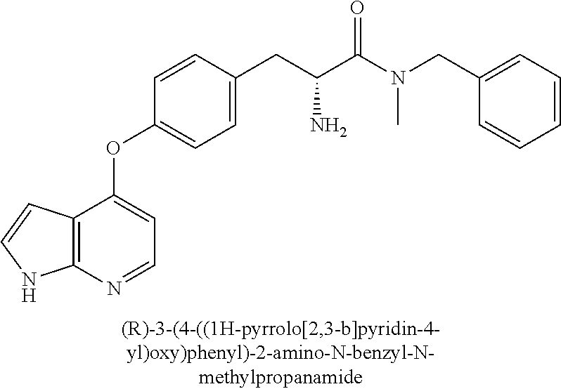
C12=C(N=CC=C1OC1=CC=C(CC(C(N(CC3=CC=CC=C3)C)=O)N)C=C1)NC=C2
